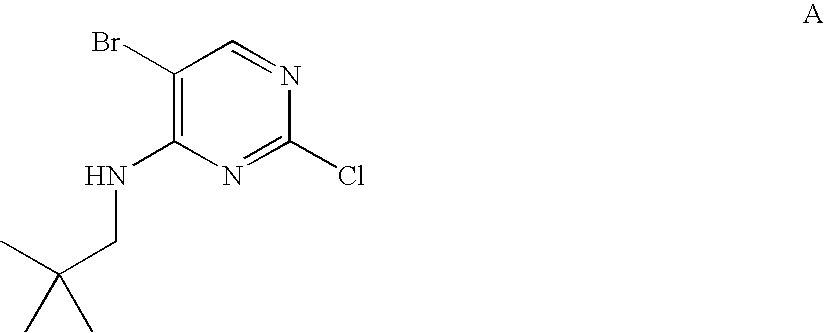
C1(Br)=C(NCC(C)(C)C)N=C(Cl)N=C1
